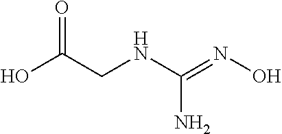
N(C(=NO)N)CC(O)=O
